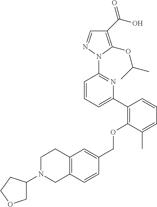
C1(C(O)=O)=C(OC(C)C)N(C2=NC(C3=C(OCC4=CC5=C(C=C4)CN(C4COCC4)CC5)C(C)=CC=C3)=CC=C2)N=C1
